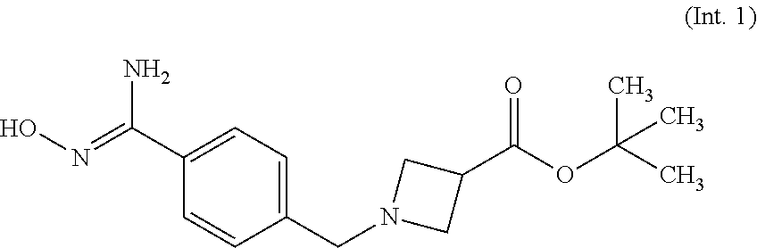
C1(CN2CC(C(OC(C)(C)C)=O)C2)=CC=C(C(=NO)N)C=C1
